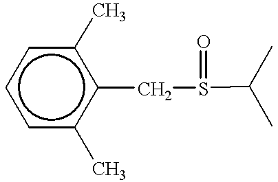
c1c(C)c(CS(=O)C(C)C)c(C)cc1
